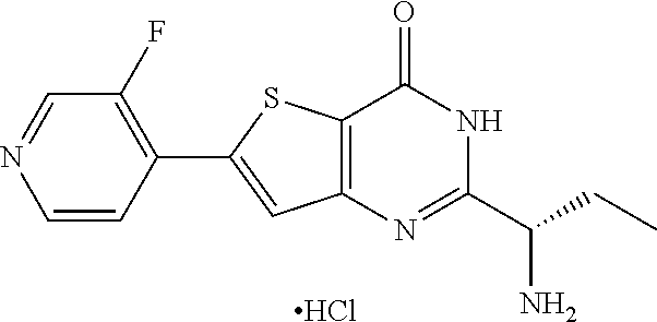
C1(C2=CC3=C(S2)C(=O)NC(C(CC)N)=N3)=C(F)C=NC=C1.Cl
